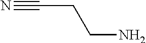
C(CCN)#N
